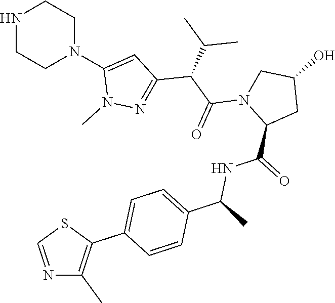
N1CCN(C2=CC(C(C(N3C(C(=O)NC(C)C4=CC=C(C5=C(C)N=CS5)C=C4)CC(O)C3)=O)C(C)C)=NN2C)CC1
